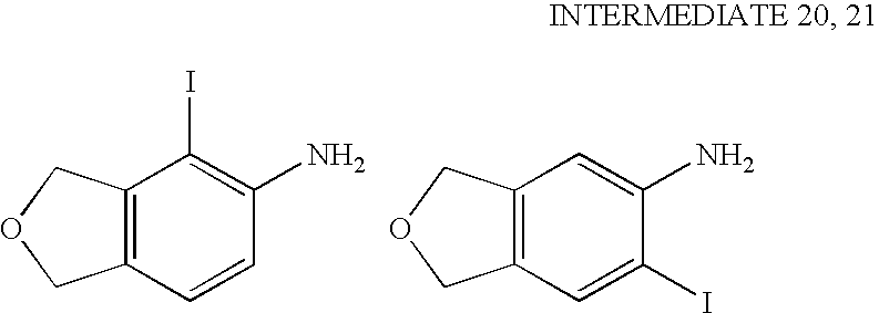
C12=C(C=CC(N)=C1I)COC2.C12=C(C=C(I)C(N)=C1)COC2
